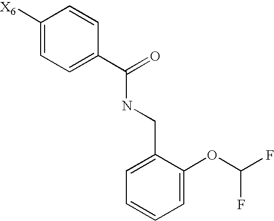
C1([X6])=CC=C(C(=O)NCC2=CC=CC=C2OC(F)F)C=C1
